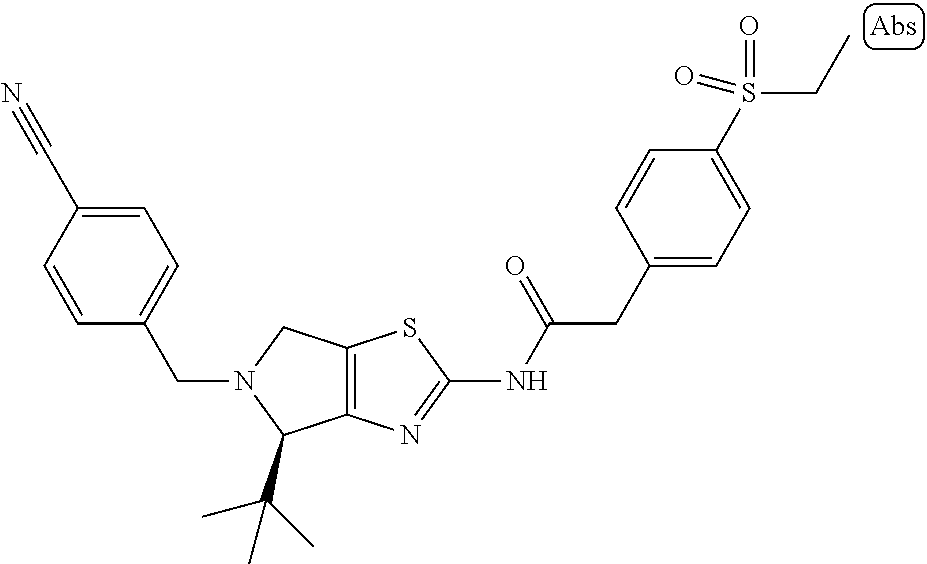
C12=C(N=C(NC(CC3=CC=C(S(CC)(=O)=O)C=C3)=O)S1)C(C(C)(C)C)N(CC1=CC=C(C#N)C=C1)C2
